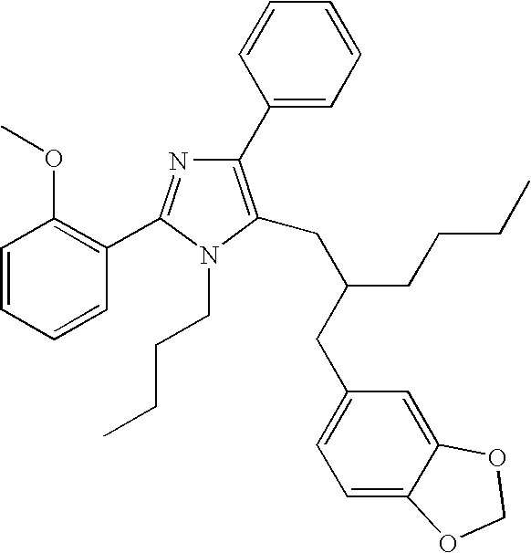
C1=CC=CC(C2=NC(C3=CC=CC=C3)=C(CC(CCCC)CC3=CC=C4C(=C3)OCO4)N2CCCC)=C1OC
